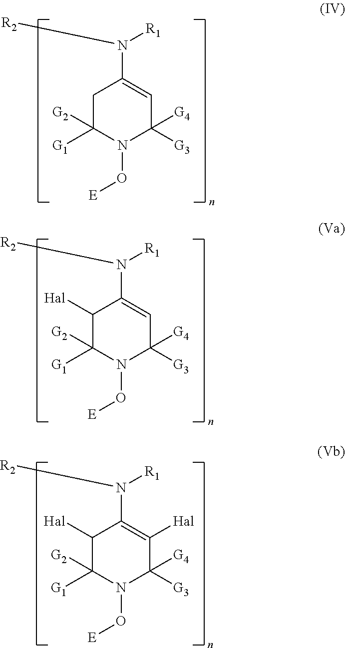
C1C([G2])([G1])N(O[E])C([G4])([G3])C=C1N([R2])[R1].C1([Hal])C([G2])([G1])N(O[E])C([G4])([G3])C=C1N([R2])[R1].C1([Hal])C([G2])([G1])N(O[E])C([G4])([G3])C([Hal])=C1N([R2])[R1]
